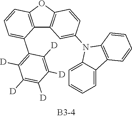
C1=C2C(=CC=C1)C1=C(N2C2=CC3=C(C=C2)OC2=C3C(C3=C([D])C([D])=C([D])C([D])=C3[D])=CC=C2)C=CC=C1
